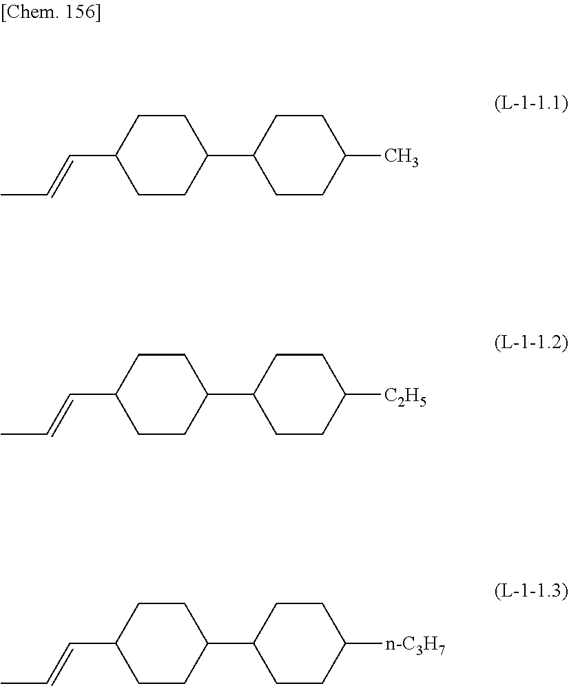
C1(C=CC)CCC(C2CCC(C)CC2)CC1.C1(C=CC)CCC(C2CCC([C2H5])CC2)CC1.C1(C=CC)CCC(C2CCC([n-C3H7])CC2)CC1
